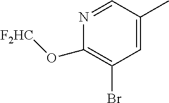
C1(O[F2HC])=C(Br)C=C(C)C=N1
